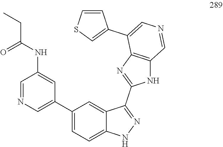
C(C(NC1=CC(C2=CC=C3C(=C2)C(C2=NC4=C(N2)C=NC=C4C2=CSC=C2)=NN3)=CN=C1)=O)C
